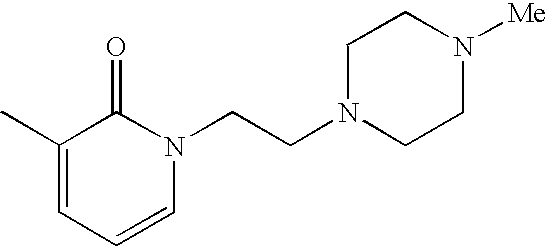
C1(C)=CC=CN(CCN2CCN([Me])CC2)C1=O
